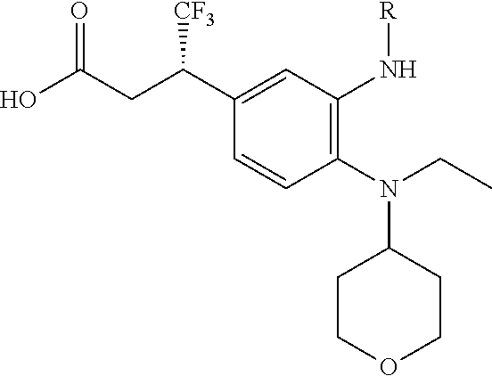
N(C1CCOCC1)(CC)C1=C(N[R])C=C(C(CC(O)=O)[CF3])C=C1
